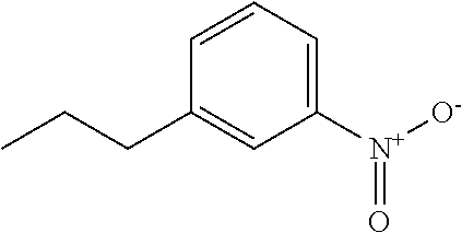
CCCC1=CC([N+]([O-])=O)=CC=C1
